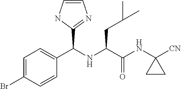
C1=C(Br)C=CC(C(NC(C(NC2([CN])CC2)=O)CC(C)C)C2=NC=CN2)=C1
